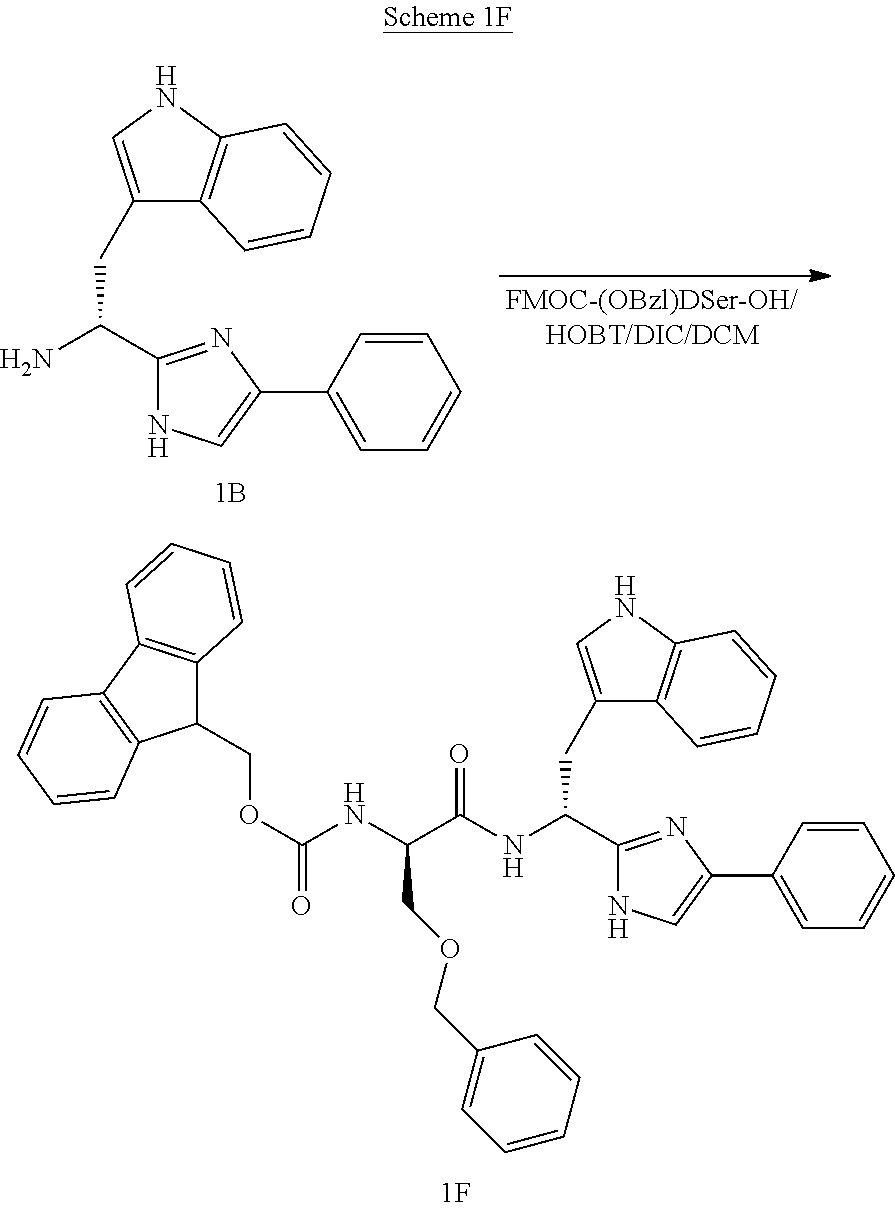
N(C(CC1=CNC2=C1C=CC=C2)C1=NC(C2=CC=CC=C2)=CN1)C(=O)C(COCC1=CC=CC=C1)NC(=O)OCC1C2=C(C3=C1C=CC=C3)C=CC=C2.NC(CC1=CNC2=C1C=CC=C2)C1=NC(C2=CC=CC=C2)=CN1
